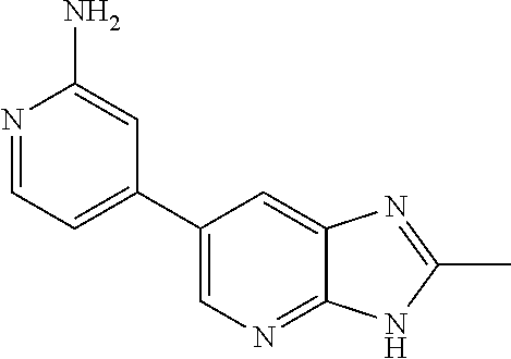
N1=CC=C(C2=CN=C3C(=C2)N=C(C)N3)C=C1N
